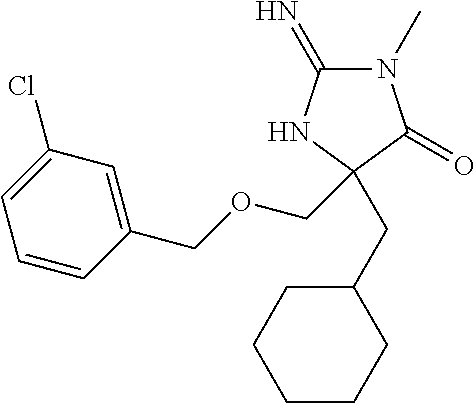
C1(=N)N(C)C(=O)C(CC2CCCCC2)(COCC2=CC(Cl)=CC=C2)N1
